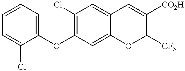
C1=CC=C(OC2=C(Cl)C=C3C(=C2)OC([CF3])C([CO2H])=C3)C(Cl)=C1
